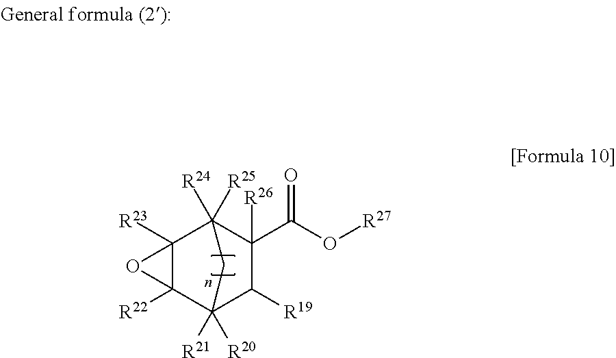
C12([R23])C([R22])(C3([R21])([R20])C([R19])C(C(O[R27])=O)([R26])C1([R24])([R25])C3)O2
